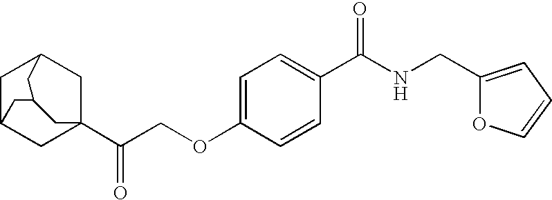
C1C2CC3(C(COC4=CC=C(C(NCC5=CC=CO5)=O)C=C4)=O)CC1CC(C2)C3
